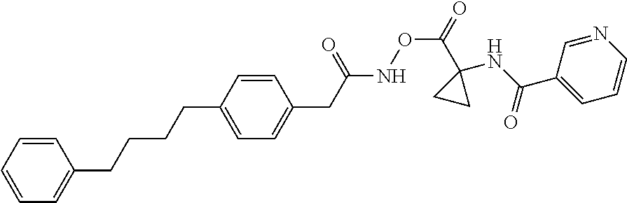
C1=CC=CC=C1CCCCC1=CC=C(CC(NOC(C2(NC(=O)C3=CC=CN=C3)CC2)=O)=O)C=C1
